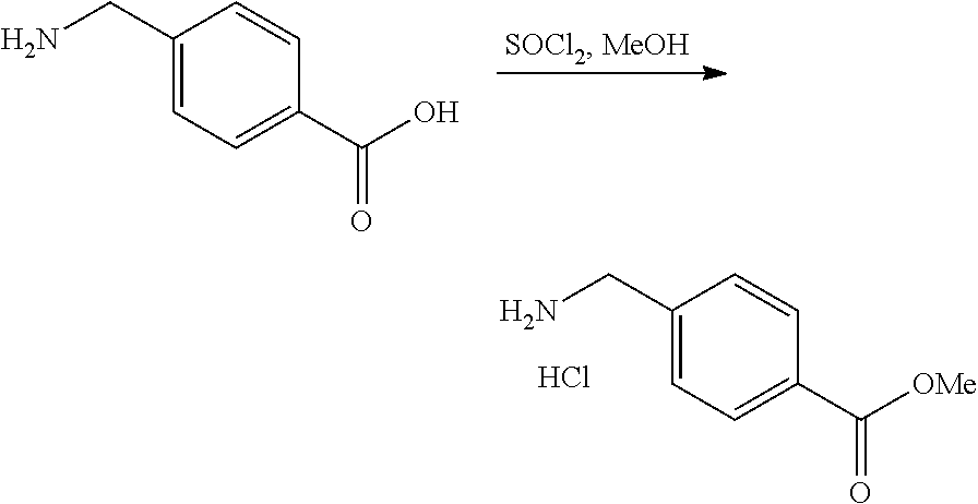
C1(CN)=CC=C(C([OMe])=O)C=C1.Cl.C1(CN)=CC=C(C(O)=O)C=C1
